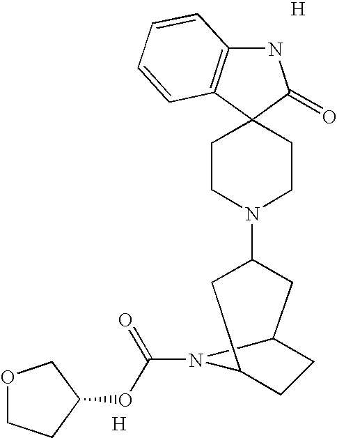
N1C2=C(C3(C1=O)CCN(C1CC4CCC(C1)N4C(=O)OC1COCC1)CC3)C=CC=C2.[H].[H]
